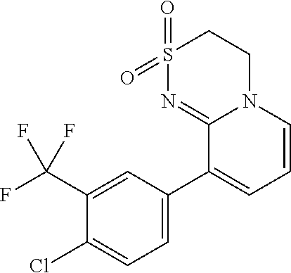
S1(=O)(=O)N=C2N(CC1)C=CC=C2C1=CC=C(Cl)C(C(F)(F)F)=C1
